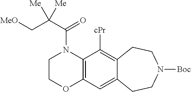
C12=C(C([cPr])=C3C(=C1)CCN([Boc])CC3)N(C(C(C[MeO])([Me])[Me])=O)CCO2
